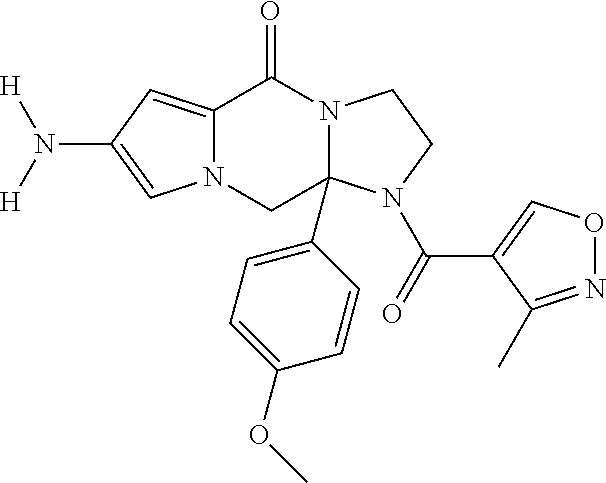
C12=CC(N([H])[H])=CN1CC1(C3=CC=C(OC)C=C3)N(C2=O)CCN1C(=O)C1=CON=C1C
